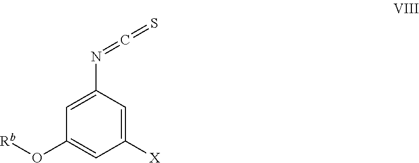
C1=C(N=C=S)C=C([X])C=C1O[Rb]
